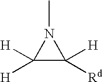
C1([H])([H])C([H])([Rd])N1C
